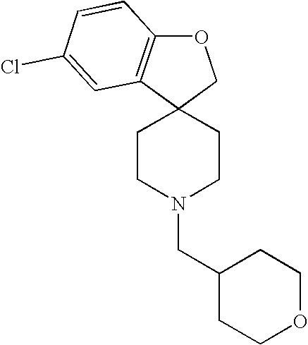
C12(CCN(CC3CCOCC3)CC1)COC1=C2C=C(Cl)C=C1
